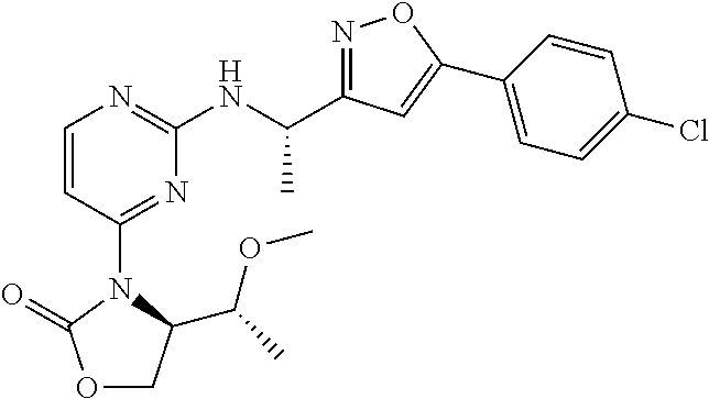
N1=C(C(NC2=NC=CC(N3C(C(C)OC)COC3=O)=N2)C)C=C(C2=CC=C(Cl)C=C2)O1
